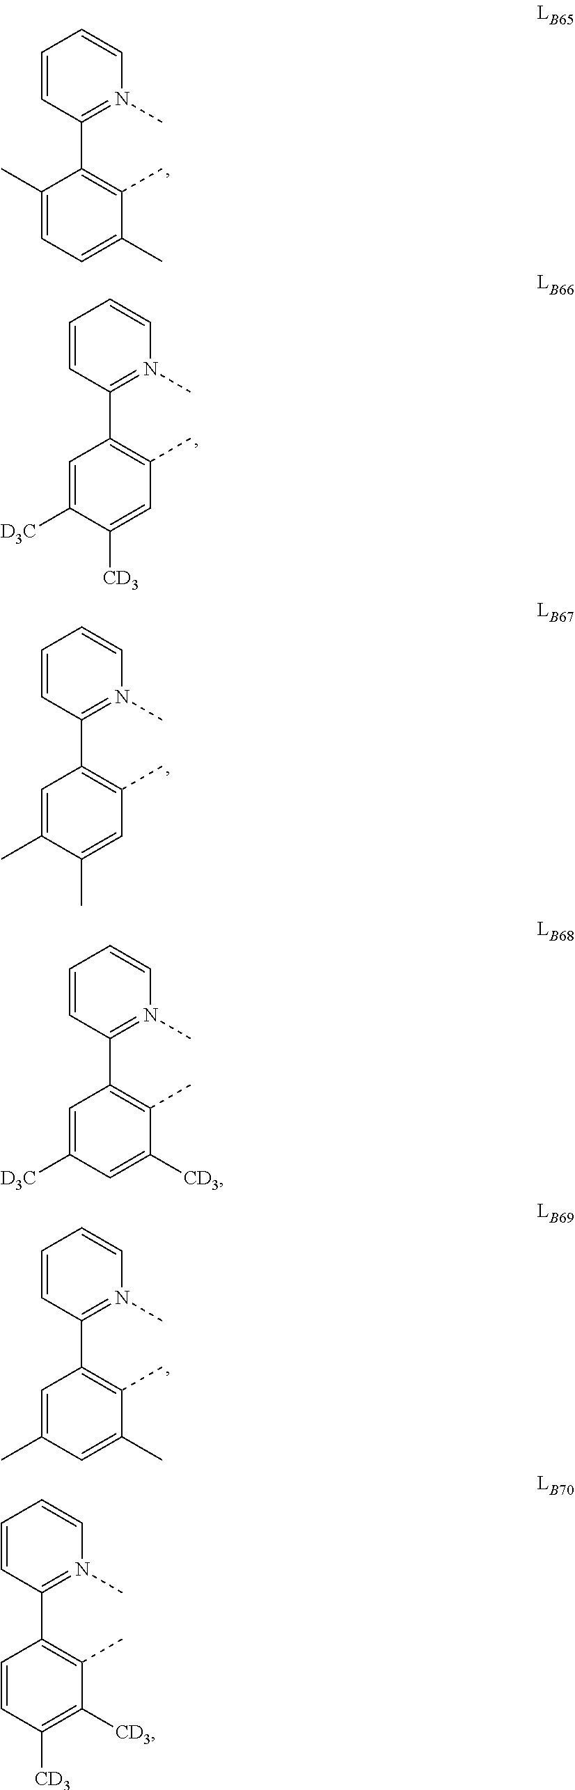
C1=CC(C2=C(C)C(C)=CC=C2C)=N(C)C=C1.C1=CC(C2=C(C)C=C([CD3])C([D3C])=C2)=N(C)C=C1.C1=CC(C2=C(C)C=C(C)C(C)=C2)=N(C)C=C1.C1=CC(C2=C(C)C(C)=CC(C)=C2)=N(C)C=C1.C1=CC(C2=C(C)C([CD3])=CC([D3C])=C2)=N(C)C=C1.C1=CC(C2=C(C)C([CD3])=C([CD3])C=C2)=N(C)C=C1
